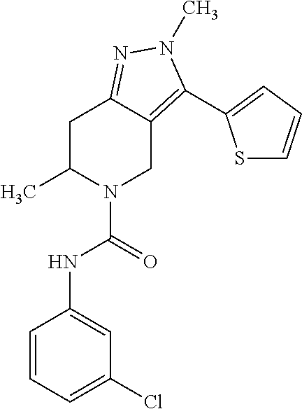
C1=CC=C(Cl)C=C1NC(=O)N1CC2=C(C3=CC=CS3)N(C)N=C2CC1C
